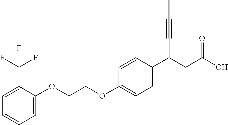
C1=C(OCCOC2=CC=C(C(CC(O)=O)C#CC)C=C2)C(C(F)(F)F)=CC=C1
